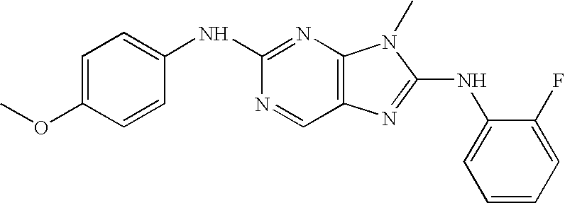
C1=C(OC)C=CC(NC2=NC3=C(C=N2)N=C(NC2=CC=CC=C2F)N3C)=C1
